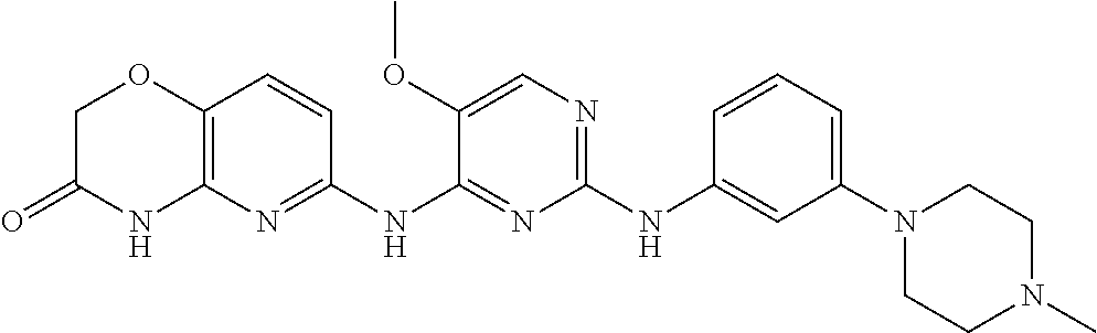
C1(NC2=CC(N3CCN(C)CC3)=CC=C2)=NC=C(OC)C(NC2=NC3=C(C=C2)OCC(=O)N3)=N1
